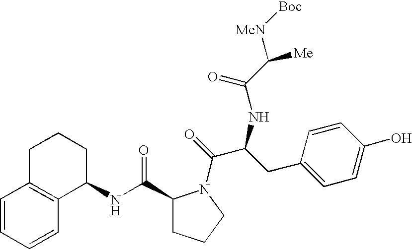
C1=CC=CC2=C1CCCC2NC(C1CCCN1C(=O)C(CC1=CC=C(O)C=C1)NC(C([Me])[MeN][Boc])=O)=O
